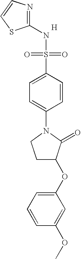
N1=C(NS(=O)(=O)C2=CC=C(N3CCC(OC4=CC=CC(OC)=C4)C3=O)C=C2)SC=C1.[H]
